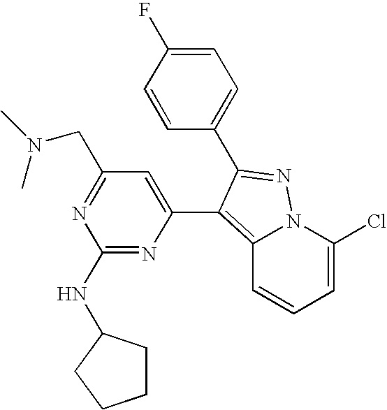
C12=C(C3=CC(CN(C)C)=NC(NC4CCCC4)=N3)C(C3=CC=C(F)C=C3)=NN1C(Cl)=CC=C2
